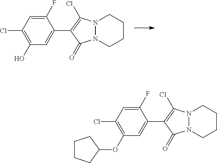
C1(O)=C(Cl)C=C(F)C(C2=C(Cl)N3N(C2=O)CCCC3)=C1.C1(OC2CCCC2)=C(Cl)C=C(F)C(C2=C(Cl)N3N(C2=O)CCCC3)=C1
